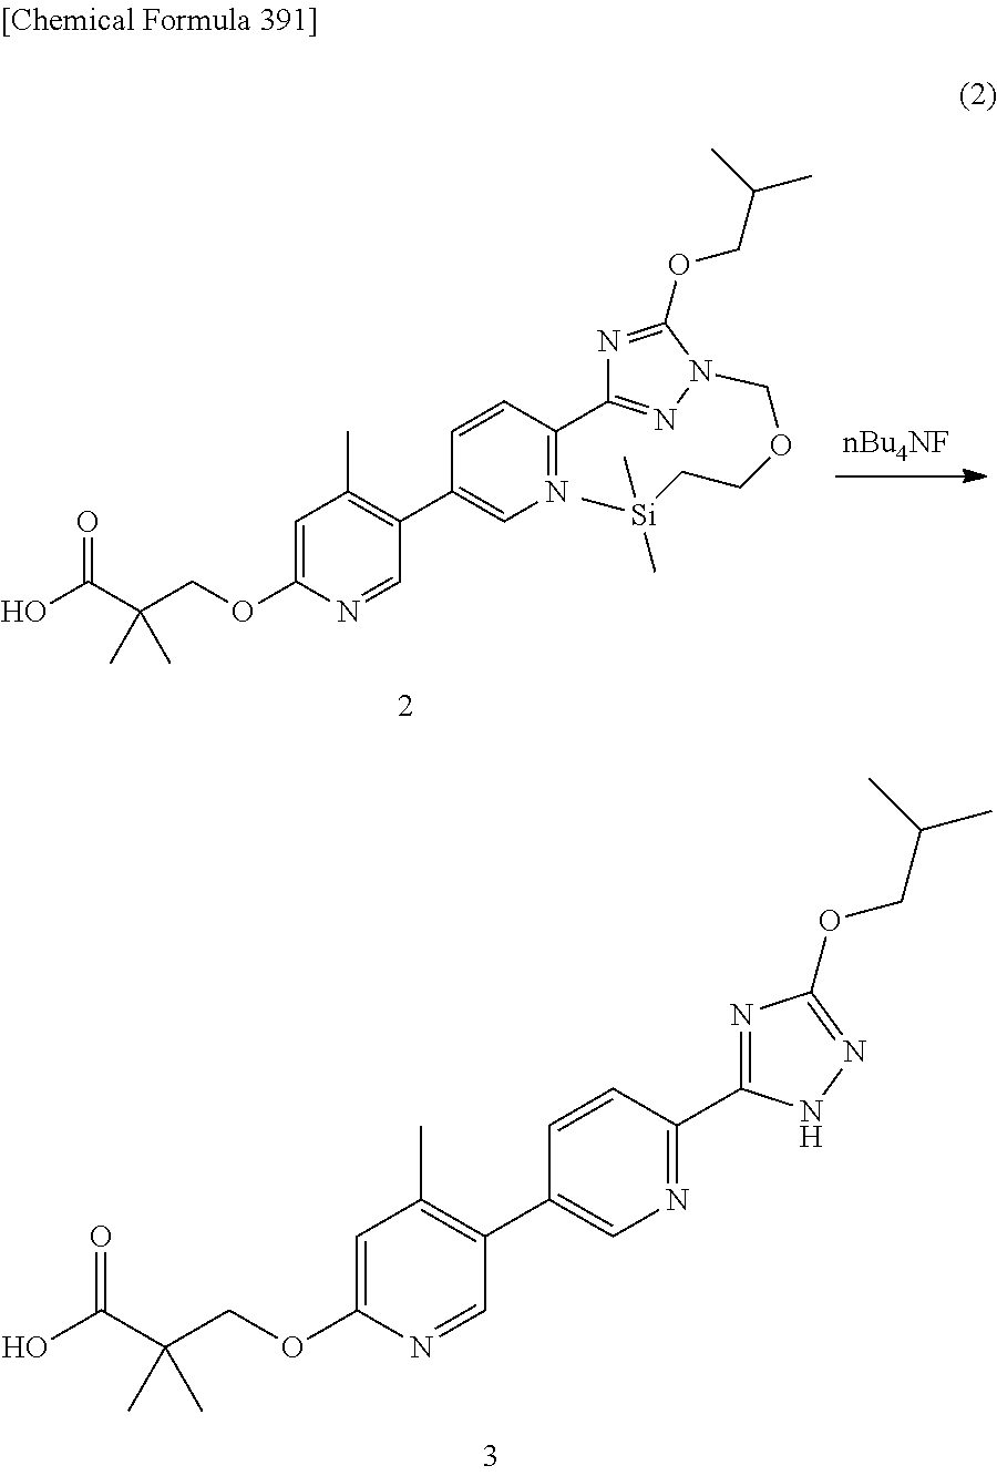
C1=C(OCC(C(O)=O)(C)C)N=CC(C2=CN=C(C3=NN(COCC[Si](C)(C)C)C(OCC(C)C)=N3)C=C2)=C1C.C1=C(OCC(C(O)=O)(C)C)N=CC(C2=CN=C(C3=NC(OCC(C)C)=NN3)C=C2)=C1C
